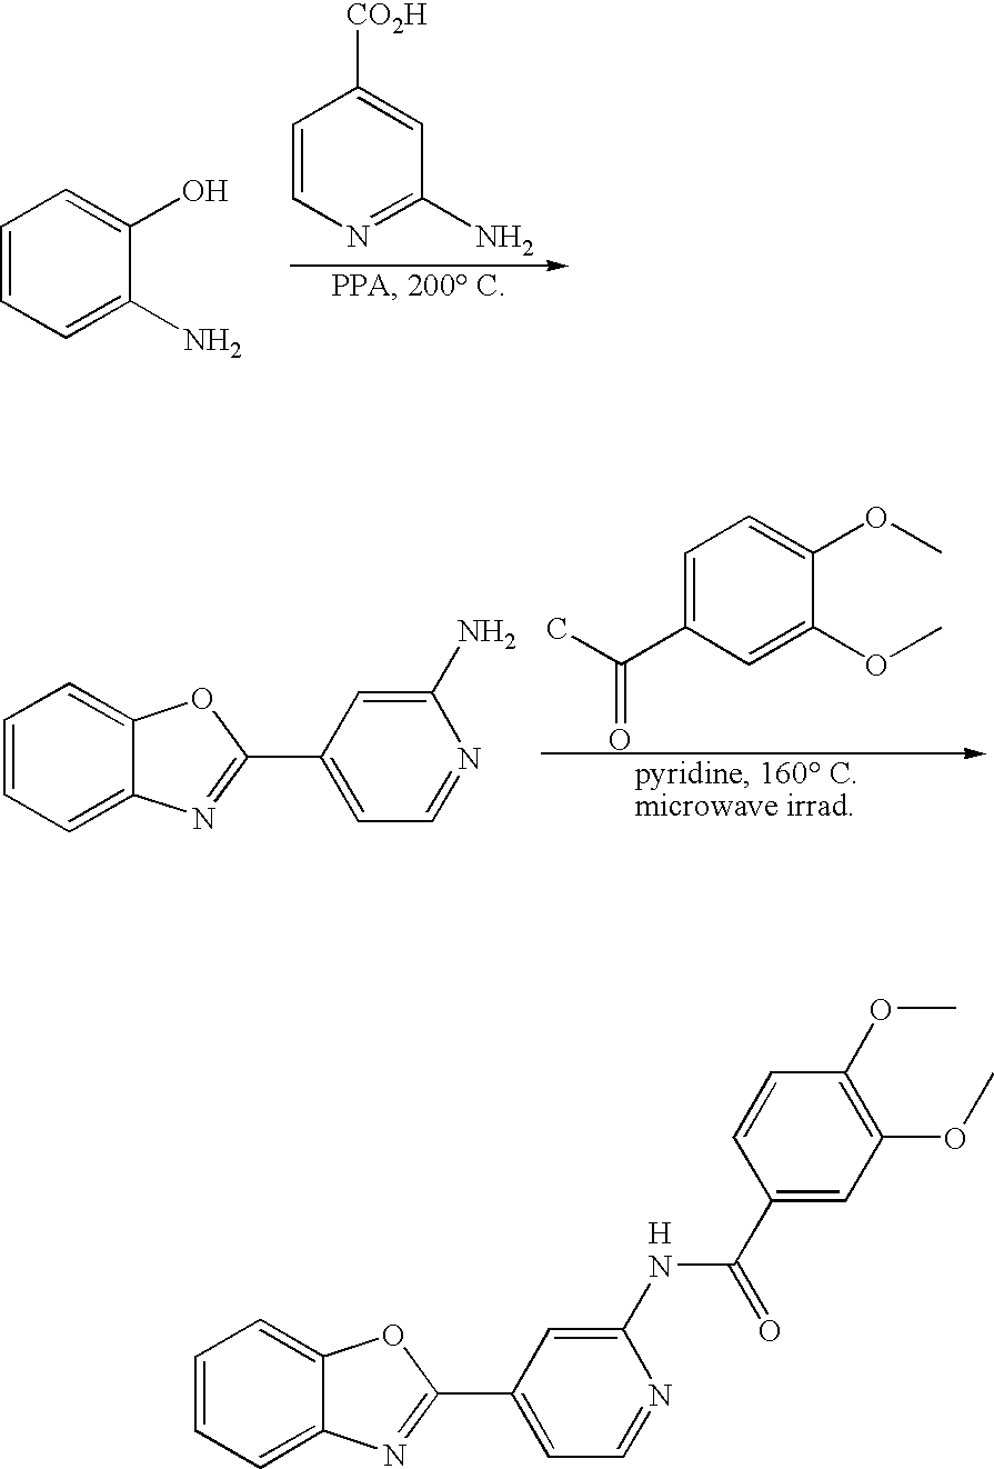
C1=CC=C(N)C(O)=C1.C1=CN=C(N)C=C1[CO2H].C1=CC=C2C(=C1)OC(C1=CC=NC(N)=C1)=N2.C1=C(C(C)=O)C=C(OC)C(OC)=C1.C1=CC=C2C(=C1)OC(C1=CC=NC(NC(=O)C3=CC(OC)=C(OC)C=C3)=C1)=N2
